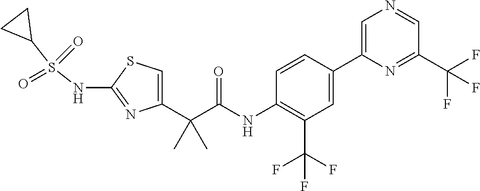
C1=C(C(C(NC2=C(C(F)(F)F)C=C(C3=CN=CC(C(F)(F)F)=N3)C=C2)=O)(C)C)N=C(NS(C2CC2)(=O)=O)S1
